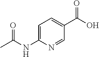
OC(C1=CC=C(NC(C)=O)N=C1)=O
